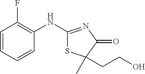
C1(NC2=NC(=O)C(C)(CCO)S2)=C(F)C=CC=C1
